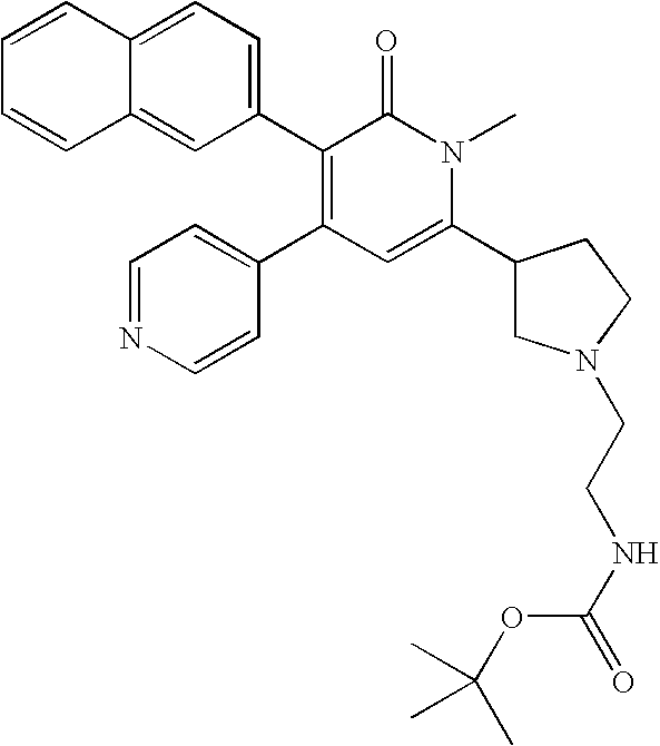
C1=CC=CC2=CC(C3=C(C4=CC=NC=C4)C=C(C4CN(CCNC(=O)OC(C)(C)C)CC4)N(C)C3=O)=CC=C12
